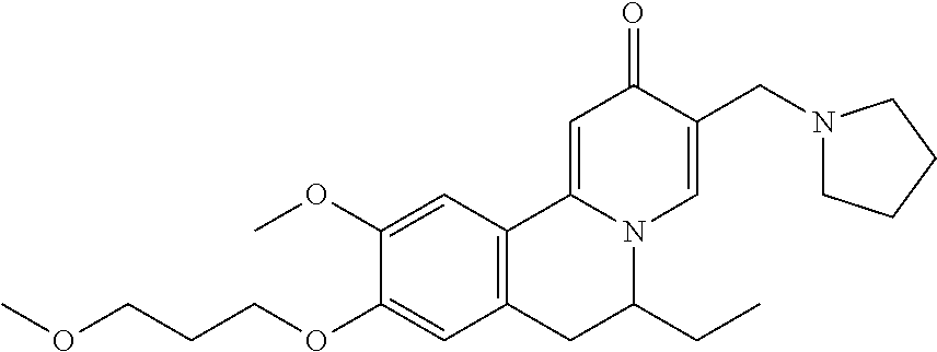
COCCCOC1=CC2=C(C=C1OC)C1=CC(=O)C(CN3CCCC3)=CN1C(CC)C2
